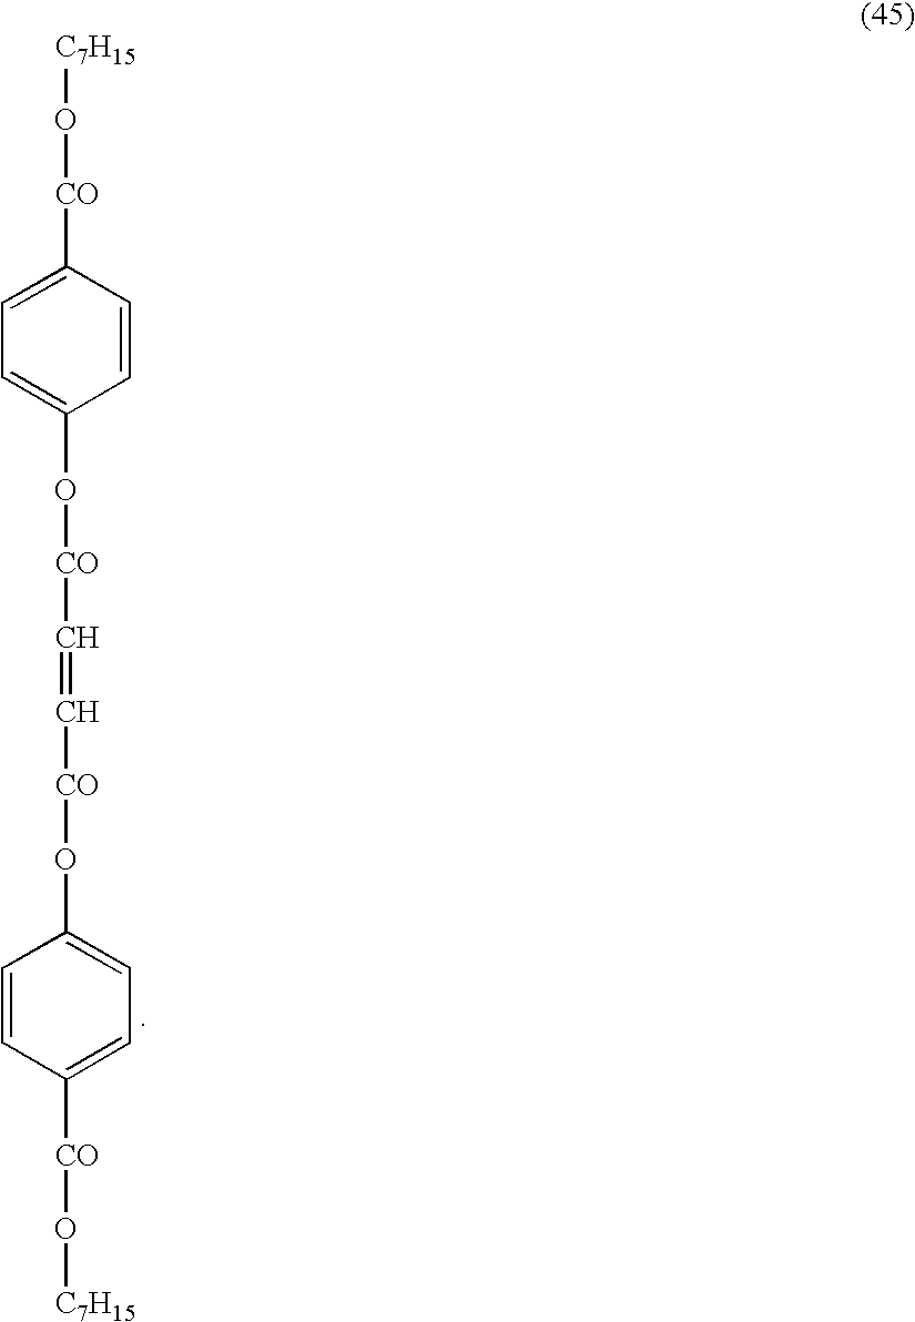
C([CO]OC1=CC=C([CO]O[C7H15])C=C1)=C[CO]OC1=CC=C([CO]O[C7H15])C=C1
